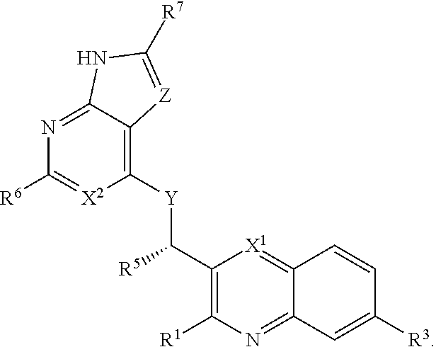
C1(C([Y]C2=C3C(=NC([R6])=[X2]2)NC([R7])=[Z]3)[R5])=C([R1])N=C2C(=[X1]1)C=CC([R3])=C2
